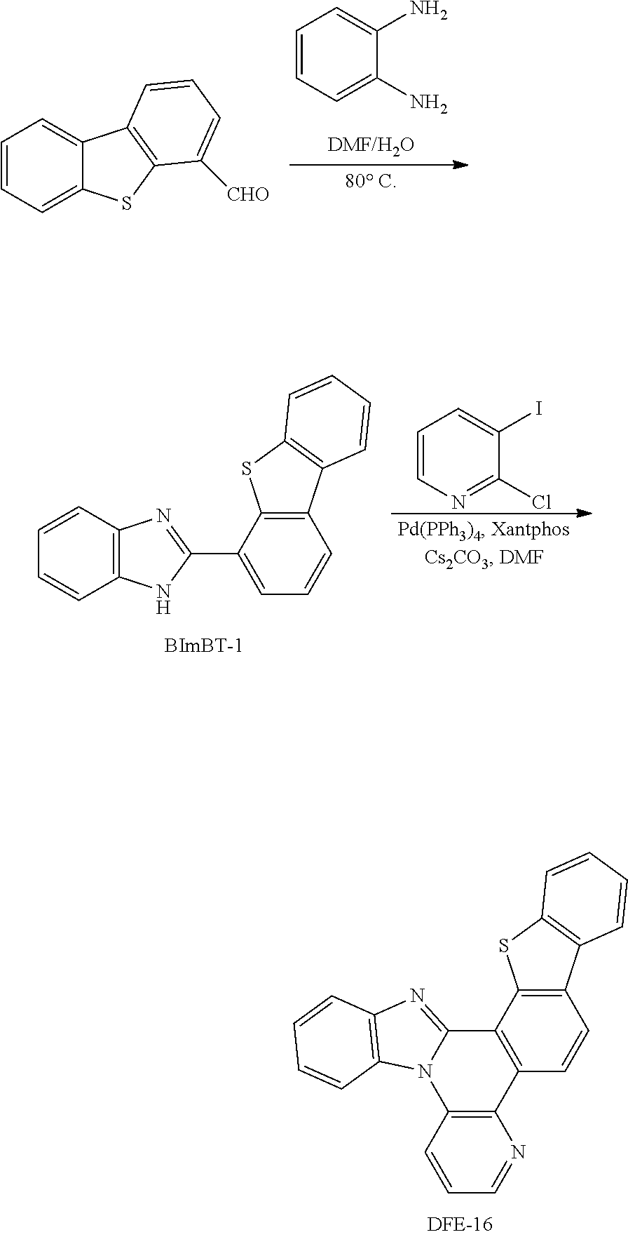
C1=CN=C(Cl)C(I)=C1.C12=C(NC(C3=CC=CC4=C3SC3=C4C=CC=C3)=N1)C=CC=C2.C12=C(C=CC3=C1SC1=C3C=CC=C1)C1=C(N3C2=NC2=C3C=CC=C2)C=CC=N1.C1=CC=C2C(=C1)C1=C(S2)C([CHO])=CC=C1.C1=CC=C(N)C(N)=C1
